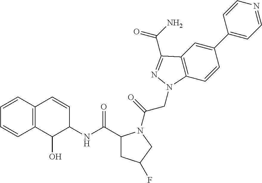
C1=CC2=C(C=C1)C(O)C(NC(C1CC(F)CN1C(=O)CN1C3=C(C=C(C4=CC=NC=C4)C=C3)C(C(N)=O)=N1)=O)C=C2
